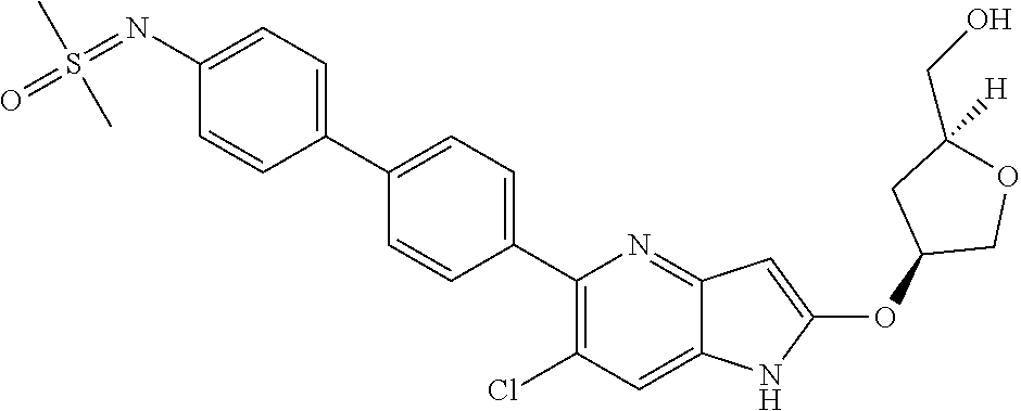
C1(C2=CC=C(C3=C(Cl)C=C4C(=N3)C=C(OC3COC(CO)([H])C3)N4)C=C2)=CC=C(N=S(=O)(C)C)C=C1
